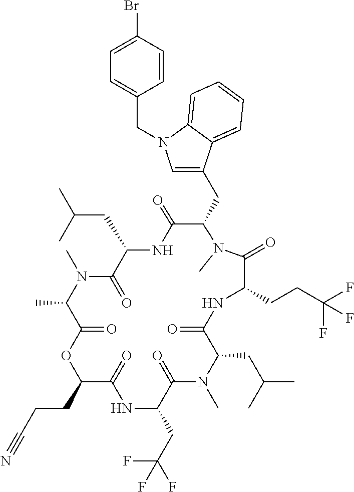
C(C1C(=O)NC(CC(C)C)C(=O)N(C)C(C)C(=O)OC(CCC#N)C(=O)NC(CC(F)(F)F)C(=O)N(C)C(CC(C)C)C(=O)NC(CCC(F)(F)F)C(=O)N1C)C1=CN(CC2=CC=C(Br)C=C2)C2=CC=CC=C12
